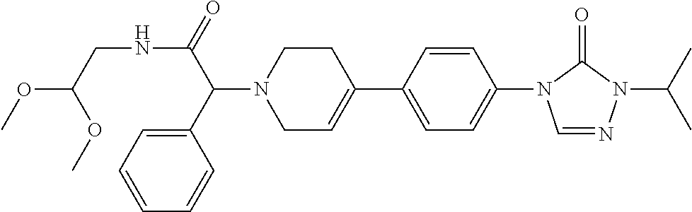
N(C(C(N1CC=C(C2=CC=C(N3C=NN(C(C)C)C3=O)C=C2)CC1)C1=CC=CC=C1)=O)CC(OC)OC
